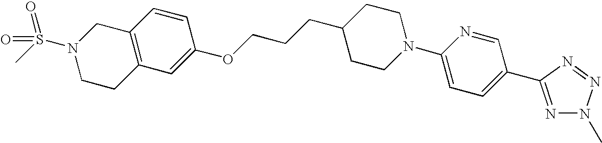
C1(OCCCC2CCN(C3=CC=C(C4=NN(C)N=N4)C=N3)CC2)=CC2=C(C=C1)CN(S(C)(=O)=O)CC2
